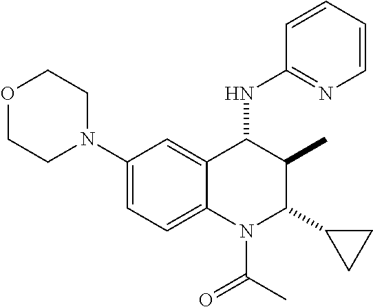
C1(N2CCOCC2)=CC=C2C(=C1)C(NC1=NC=CC=C1)C(C)C(C1CC1)N2C(C)=O
